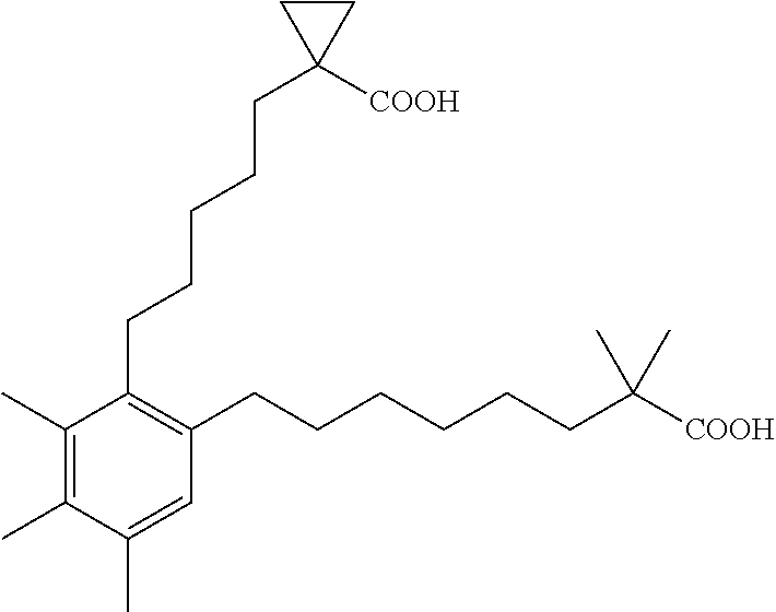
C1(C)=C(C)C(C)=CC(CCCCCCC([COOH])(C)C)=C1CCCCCC1([COOH])CC1
